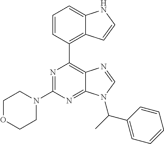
N1=C(N2CCOCC2)N=C2C(=C1C1=C3C(=CC=C1)NC=C3)N=CN2C(C1=CC=CC=C1)C
